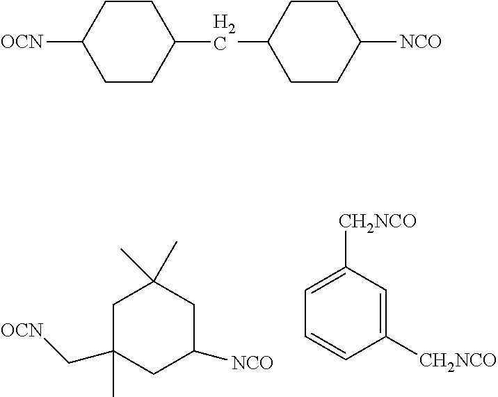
C1C(C)(C[OCN])CC([NCO])CC1(C)C.C1([CH2NCO])=CC([CH2NCO])=CC=C1.C1CC(CC2CCC([NCO])CC2)CCC1[OCN]
